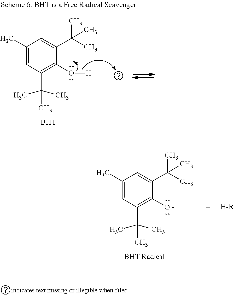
C1(C)=CC(C(C)(C)C)=C(O[H])C(C(C)(C)C)=C1.[BHT].C1(C)=CC(C(C)(C)C)=C(O)C(C(C)(C)C)=C1.[BHT Radical].[H-R]
